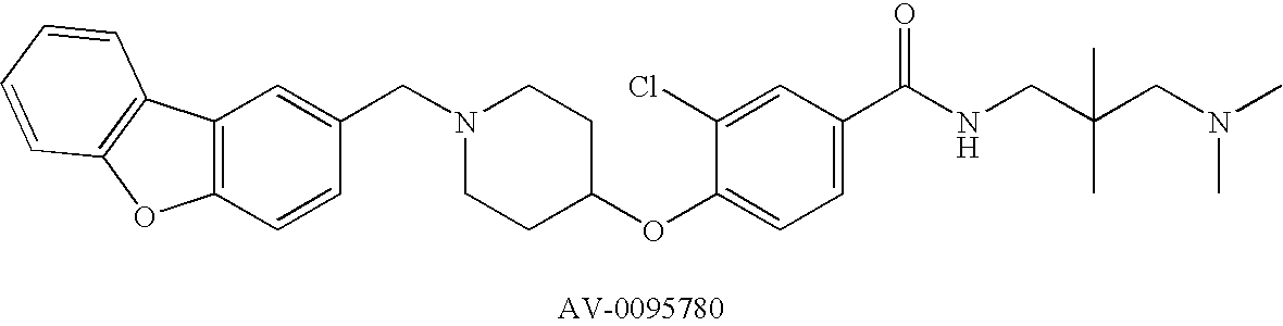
C1(CN2CCC(OC3=CC=C(C(NCC(CN(C)C)(C)C)=O)C=C3Cl)CC2)=CC2=C(C=C1)OC1=C2C=CC=C1
